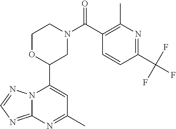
N12C(=NC=N1)N=C(C)C=C2C1CN(C(=O)C2=C(C)N=C(C(F)(F)F)C=C2)CCO1
